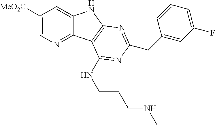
C1([MeO2C])=CN=C2C(=C1)NC1=C2C(NCCCNC)=NC(CC2=CC(F)=CC=C2)=N1
